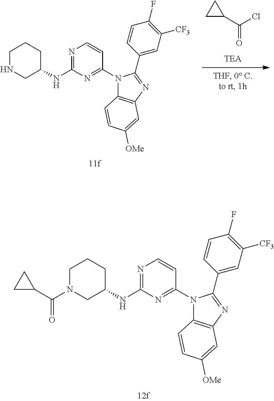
C(=O)(C1CC1)Cl.N1(C2=NC(NC3CCCNC3)=NC=C2)C2=C(N=C1C1=CC([CF3])=C(F)C=C1)C=C([OMe])C=C2.N1(C2=NC(NC3CCCN(C(C4CC4)=O)C3)=NC=C2)C2=C(N=C1C1=CC([CF3])=C(F)C=C1)C=C([OMe])C=C2
